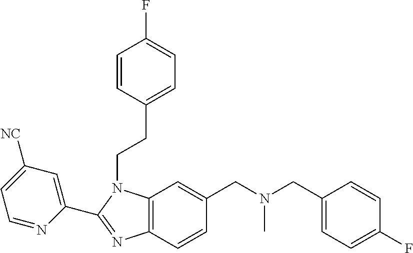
C12=C(C=CC(CN(CC3=CC=C(F)C=C3)C)=C1)N=C(C1=CC([NC])=CC=N1)N2CCC1=CC=C(F)C=C1
